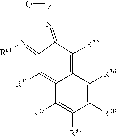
N(=C1C(=N[Ra1])C([R31])=C2C(=C1[R32])C([R36])=C([R38])C([R37])=C2[R35])[L][Q]
